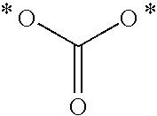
C(O)(O)=O
